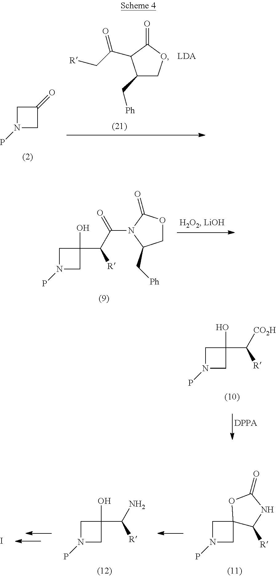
C1(C[Ph])COC(=O)C1C(C[R])=O.O=C1CN(P)C1.OC1(C([R])C(=O)N2C(=O)OCC2C[Ph])CN(P)C1.C12(CN(P)C1)C([R])NC(=O)O2.OC1(C([R])N)CN(P)C1.I.OC1(C([R])[CO2H])CN(P)C1
